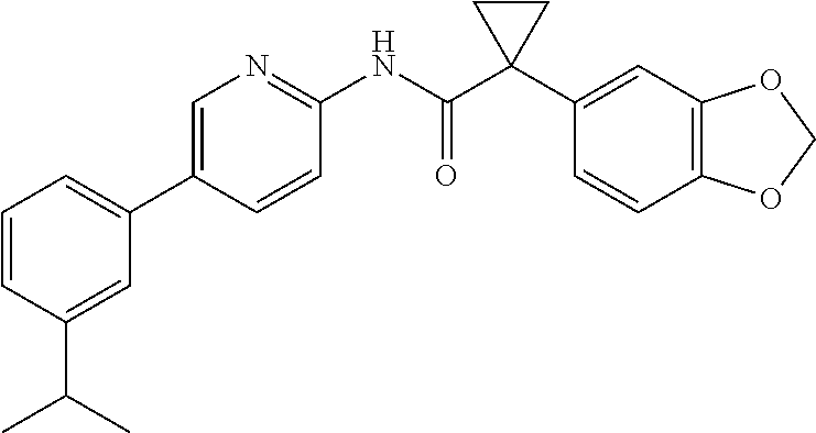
C1=C(C2=CC=CC(C(C)C)=C2)C=CC(NC(C2(C3=CC4=C(C=C3)OCO4)CC2)=O)=N1
